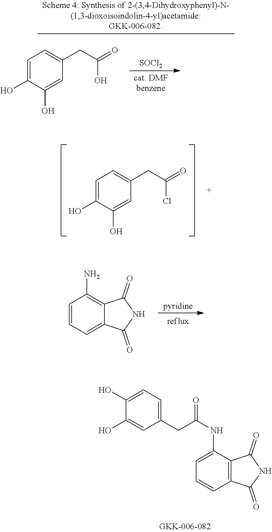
C1=C(NC(CC2=CC=C(O)C(O)=C2)=O)C2=C(C=C1)C(=O)NC2=O.C1=C(O)C(O)=CC(CC(=O)Cl)=C1.C1=CC=C2C(=C1N)C(=O)NC2=O.[SOCl2].C1=C(O)C(O)=CC(CC(=O)O)=C1
